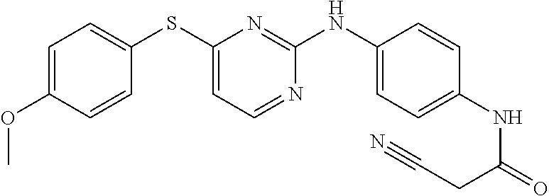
C1=C(OC)C=CC(SC2=CC=NC(NC3=CC=C(NC(=O)CC#N)C=C3)=N2)=C1
